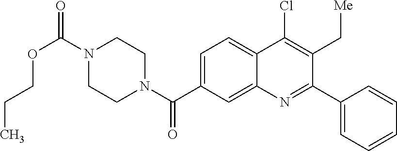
N1(C(OCCC)=O)CCN(C(=O)C2=CC=C3C(=C2)N=C(C2=CC=CC=C2)C(C[Me])=C3Cl)CC1
